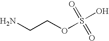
NCCOS(O)(=O)=O
